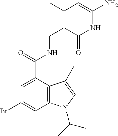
BrC1=CC2=C(C(C(NCC3=C(C)C=C(N)NC3=O)=O)=C1)C(C)=CN2C(C)C
